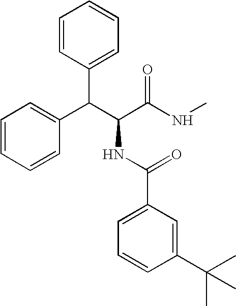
C(C(C(NC)=O)NC(C1=CC=CC(C(C)(C)C)=C1)=O)(C1=CC=CC=C1)C1=CC=CC=C1
